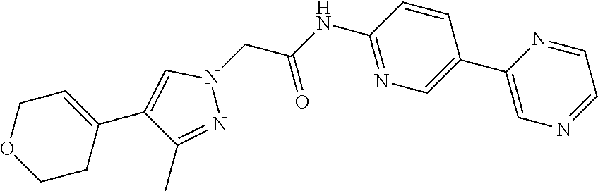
C1(C2=CN=C(NC(=O)CN3C=C(C4=CCOCC4)C(C)=N3)C=C2)=CN=CC=N1
